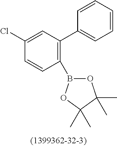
C1(Cl)=CC(C2=CC=CC=C2)=C(B2OC(C)(C)C(C)(C)O2)C=C1
